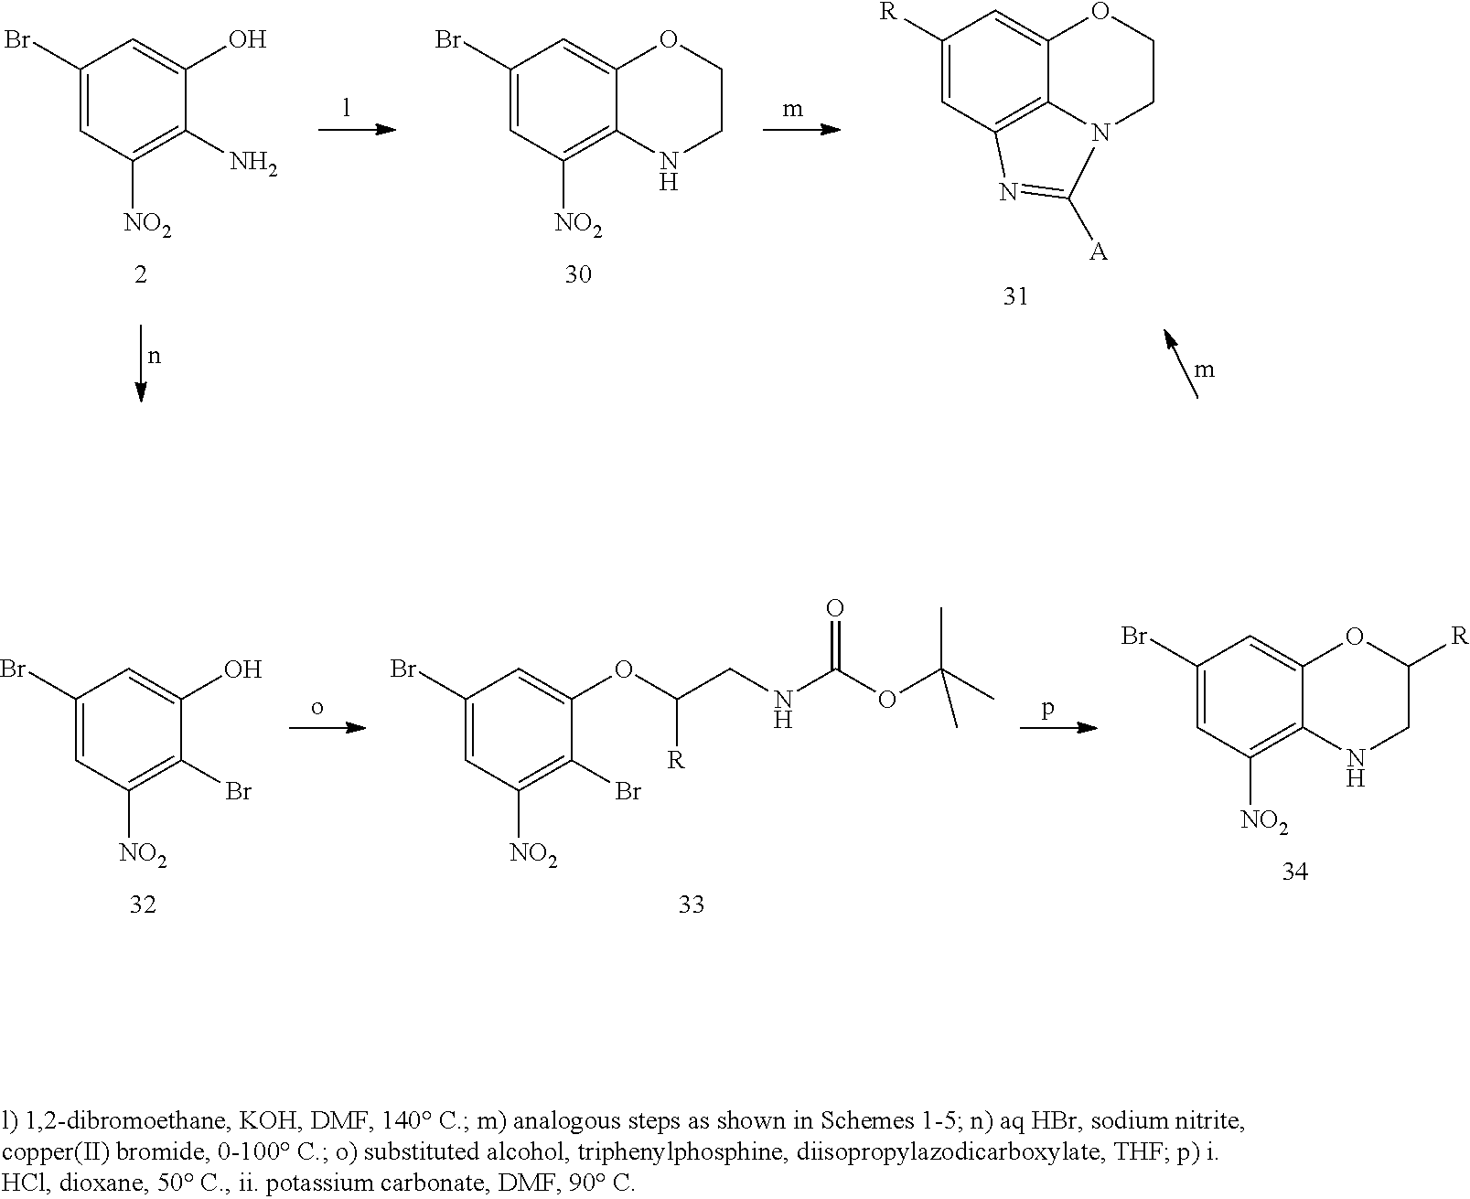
C1(Br)=CC([NO2])=C(N)C(O)=C1.C1(Br)=CC([NO2])=C2C(=C1)OCCN2.C1([R])=CC2=C3C(=C1)OCCN3C([A])=N2.C1(Br)=CC([NO2])=C(Br)C(O)=C1.C1(Br)=CC([NO2])=C(Br)C(OC(CNC(OC(C)(C)C)=O)[R])=C1.C1(Br)=CC([NO2])=C2C(=C1)OC([R])CN2
